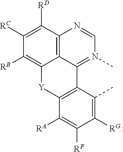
C12=C3C(=N(C)C=N1)C1=C([Y]C3=C([RB])C([RC])=C2[RD])C([RA])=C([RF])C([RG:])=C1C
